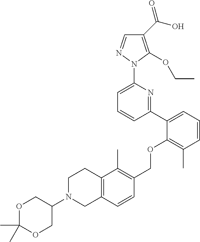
C1(C(O)=O)=C(OCC)N(C2=CC=CC(C3=CC=CC(C)=C3OCC3=C(C)C4=C(C=C3)CN(C3COC(C)(C)OC3)CC4)=N2)N=C1
